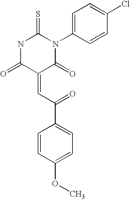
O=C1C(=CC(C2=CC=C(OC)C=C2)=O)C(=O)N(C2=CC=C(Cl)C=C2)C(=S)N1
